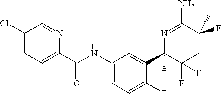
C1(Cl)=CC=C(C(NC2=CC=C(F)C(C3(C)C(F)(F)CC(F)(C)C(N)=N3)=C2)=O)N=C1
